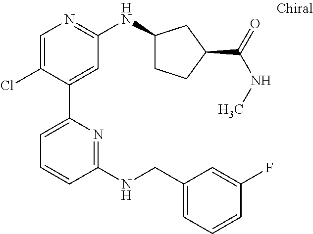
C1=C(Cl)C(C2=CC=CC(NCC3=CC=CC(F)=C3)=N2)=CC(NC2CCC(C(=O)NC)C2)=N1
